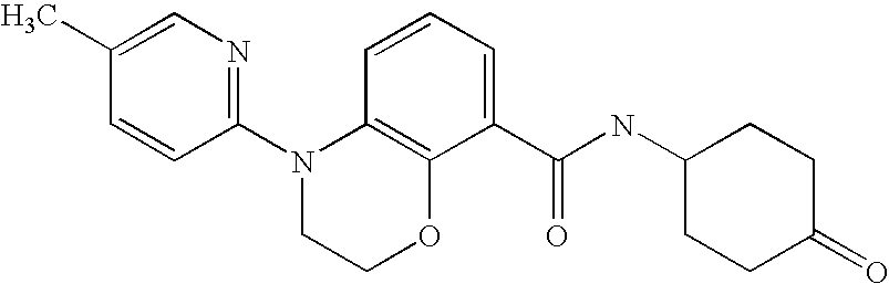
C1(N2CCOC3=C2C=CC=C3C(NC2CCC(=O)CC2)=O)=NC=C(C)C=C1
